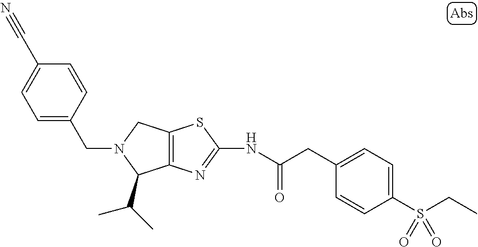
C1=C(CN2C(C(C)C)C3=C(C2)SC(NC(CC2=CC=C(S(CC)(=O)=O)C=C2)=O)=N3)C=CC(C#N)=C1
